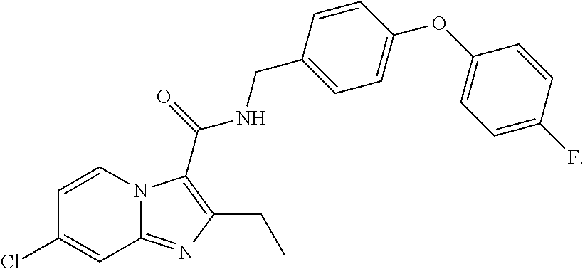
C1=CN2C(=NC(CC)=C2C(NCC2=CC=C(OC3=CC=C(F)C=C3)C=C2)=O)C=C1Cl
